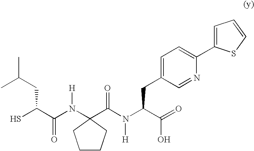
SC(C(N([H])C1(C(N(C(C(=O)O)CC2=CC=C(C3=CC=CS3)N=C2)[H])=O)CCCC1)=O)CC(C)C
